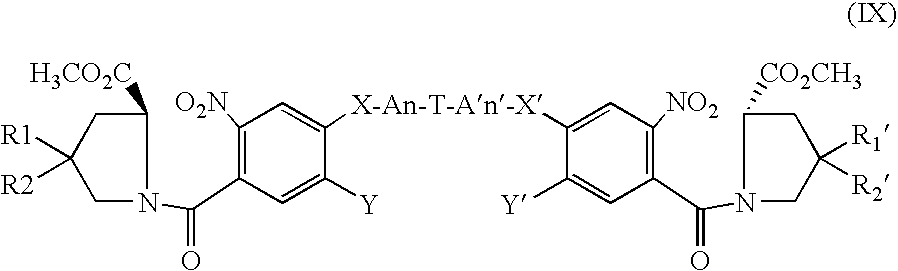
[O2N]C1=C(C(N2CC([R1])([R2])CC2[H3CO2C])=O)C=C([Y])C([X-An-T-An-X]C2=CC([NO2])=C(C(N3CC([R1])([R2])CC3[CO2CH3])=O)C=C2[Y])=C1
